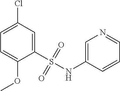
C1=C(Cl)C=C(S(=O)(=O)NC2=CN=CC=C2)C(OC)=C1
